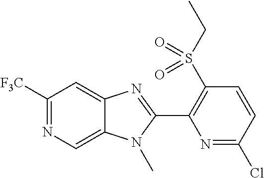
C1(S(CC)(=O)=O)=C(C2=NC3=CC([F3C])=NC=C3N2C)N=C(Cl)C=C1
